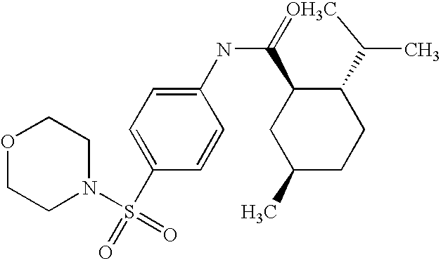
C1(NC2=CC=C(S(N3CCOCC3)(=O)=O)C=C2)=[OH3C]C(C)C2C1CC(C)CC2
